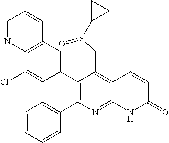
C12=C(C=C(C3=C(C4=CC=CC=C4)N=C4C(=C3CS(=O)C3CC3)C=CC(=O)N4)C=C1Cl)C=CC=N2
